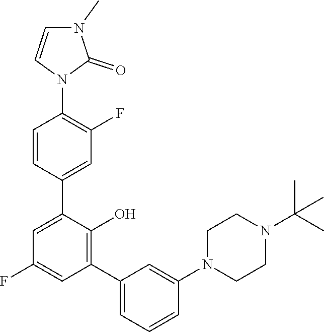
C1=CC(C2=CC(F)=CC(C3=CC=CC(N4CCN(C(C)(C)C)CC4)=C3)=C2O)=CC(F)=C1N1C(=O)N(C)C=C1
